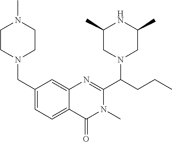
C1(CN2CCN(C)CC2)=CC=C2C(=C1)N=C(C(CCC)N1CC(C)NC(C)C1)N(C)C2=O
